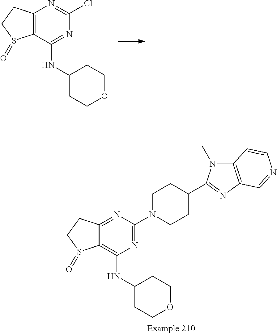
C12=C(C(NC3CCOCC3)=NC(Cl)=N1)S(=O)CC2.C12=NC(N3CCC(C4=NC5=C(N4C)C=CN=C5)CC3)=NC(NC3CCOCC3)=C1S(=O)CC2
